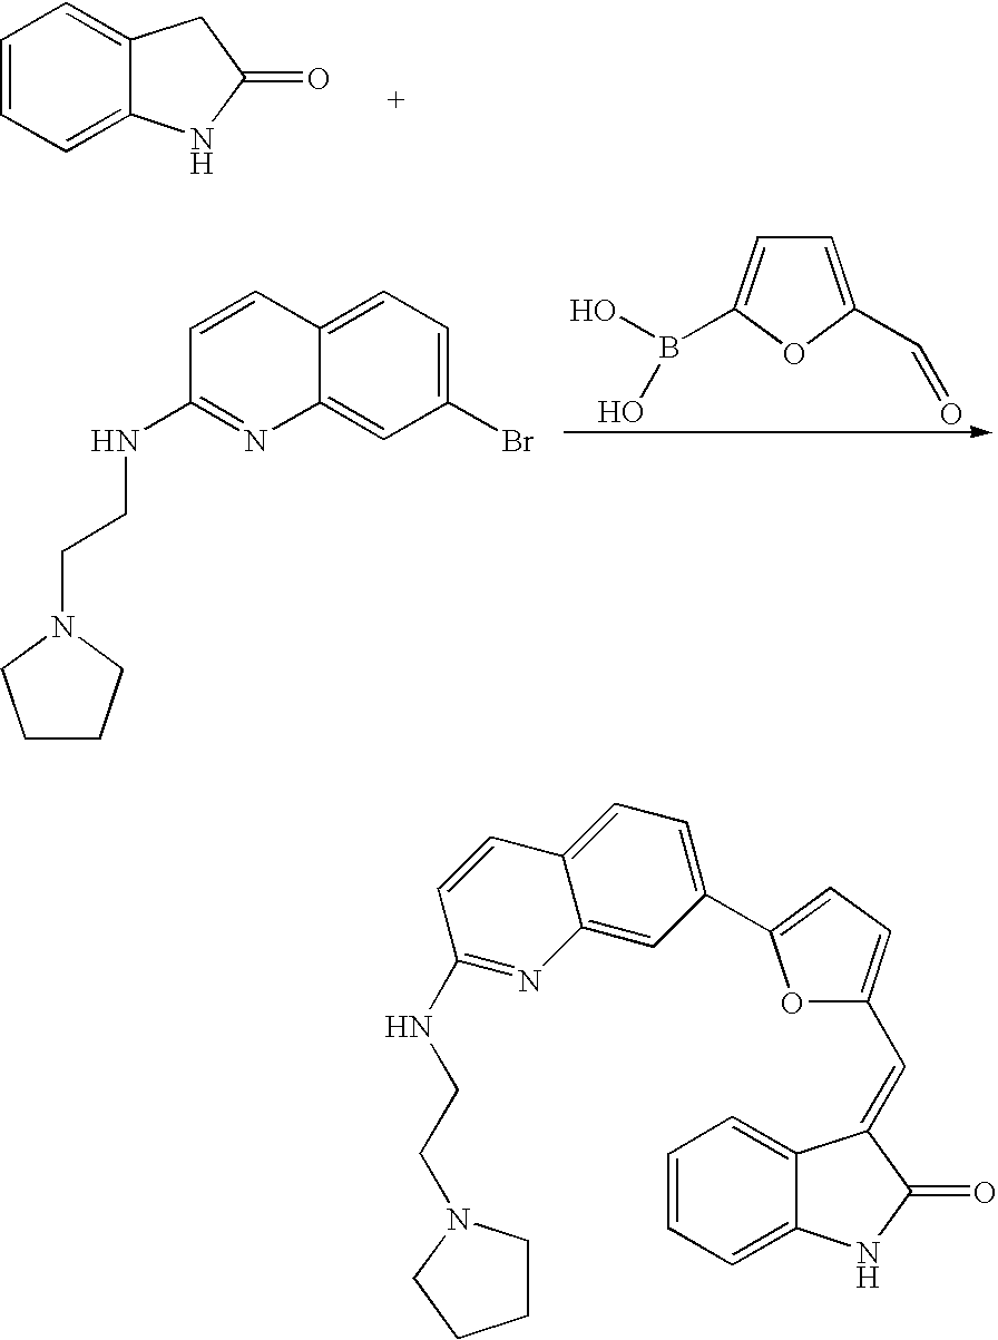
C1=CC=C2C(=C1)CC(=O)N2.C1=C(C=O)OC(B(O)O)=C1.C1(Br)=CC=C2C(=C1)N=C(NCCN1CCCC1)C=C2.C1=CC=C2C(=C1)C(=CC1=CC=C(C3=CC=C4C(=C3)N=C(NCCN3CCCC3)C=C4)O1)C(=O)N2
